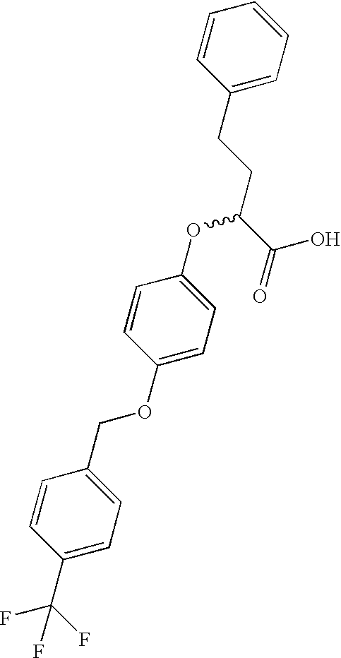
C1(CCC(C(=O)O)OC2=CC=C(OCC3=CC=C(C(F)(F)F)C=C3)C=C2)=CC=CC=C1
